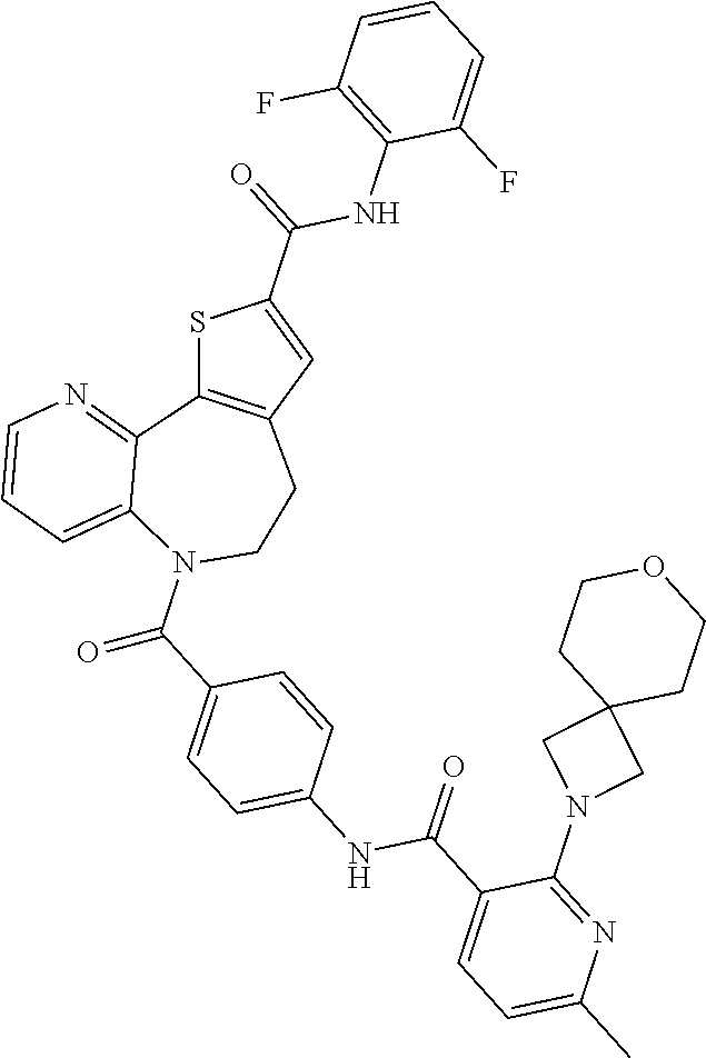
S1C2=C(C=C1C(NC1=C(F)C=CC=C1F)=O)CCN(C(=O)C1=CC=C(NC(=O)C3=CC=C(C)N=C3N3CC4(C3)CCOCC4)C=C1)C1=CC=CN=C21
